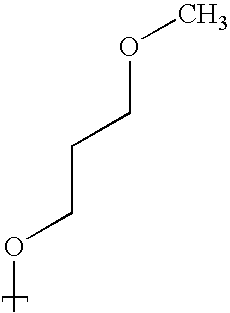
COCCCOC
